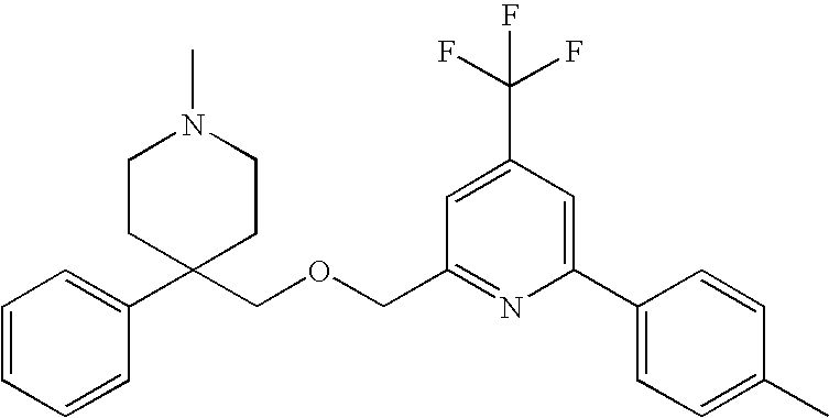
C1=CC=C(C2(COCC3=NC(C4=CC=C(C)C=C4)=CC(C(F)(F)F)=C3)CCN(C)CC2)C=C1
